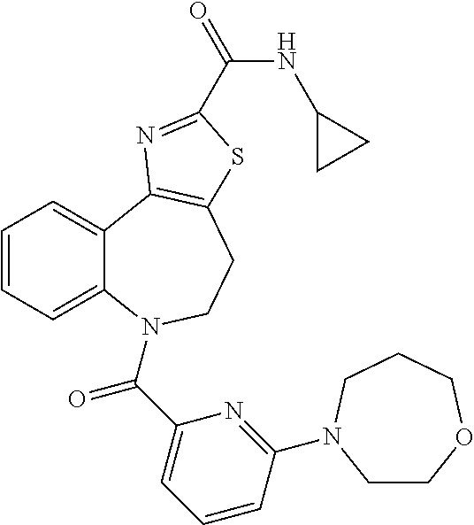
C1=CC=C2C(=C1)C1=C(CCN2C(C2=CC=CC(N3CCOCCC3)=N2)=O)SC(C(=O)NC2CC2)=N1
